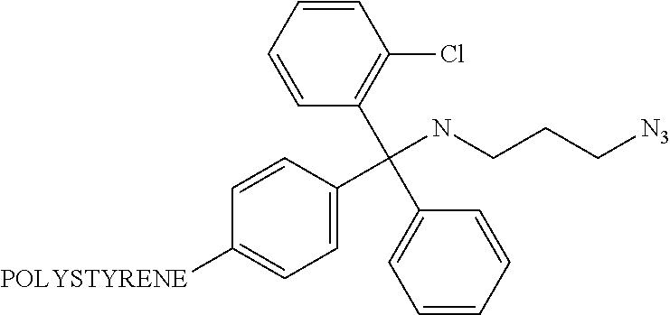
C1(Cl)=C(C(C2=CC=CC=C2)(NCCC[N3])C2=CC=C([POLYSTYRENE])C=C2)C=CC=C1
